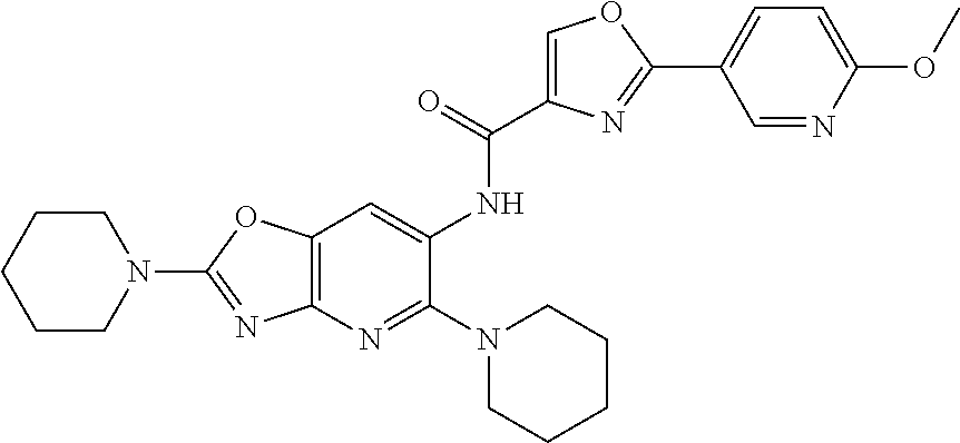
C1CCCCN1C1=NC2=C(O1)C=C(NC(=O)C1=COC(C3=CC=C(OC)N=C3)=N1)C(N1CCCCC1)=N2
